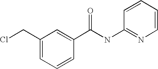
ClCC1=CC=CC(C(NC2=NC=CC=C2)=O)=C1
